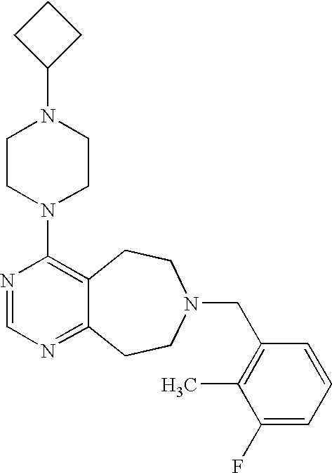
C1CC(N2CCN(C3=C4C(=NC=N3)CCN(CC3=C(C)C(F)=CC=C3)CC4)CC2)C1
